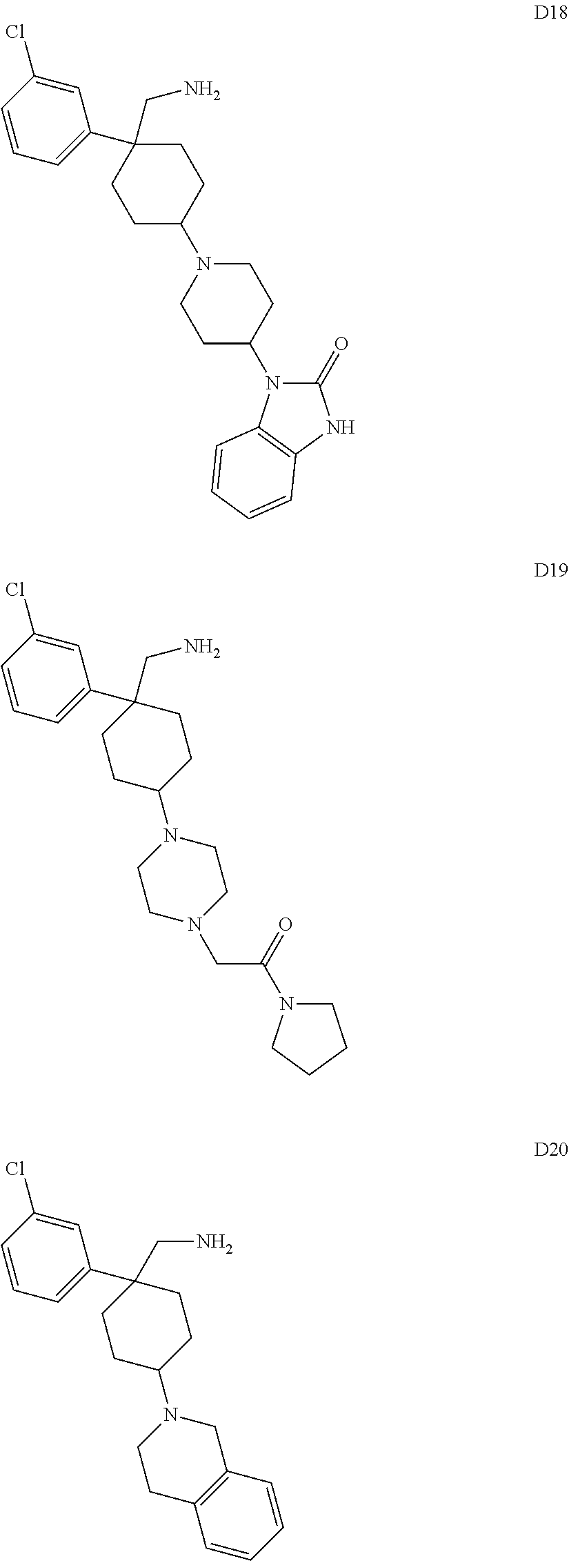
C1=CC=C(C2(CN)CCC(N3CCC(N4C(=O)NC5=C4C=CC=C5)CC3)CC2)C=C1Cl.C1=CC=C(C2(CN)CCC(N3CCN(CC(=O)N4CCCC4)CC3)CC2)C=C1Cl.C1=CC=C(C2(CN)CCC(N3CCC4=C(C3)C=CC=C4)CC2)C=C1Cl
